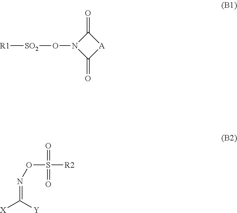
C1(=O)N(O[SO2][R1])C(=O)[A]1.[R2]S(ON=C([Y])[X])(=O)=O
